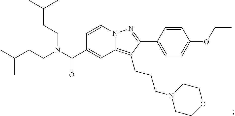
N12C(=C(CCCN3CCOCC3)C(C3=CC=C(OCC)C=C3)=N1)C=C(C(N(CCC(C)C)CCC(C)C)=O)C=C2
